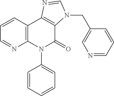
C12=C(C=CC=N1)C1=C(C(=O)N2C2=CC=CC=C2)N(CC2=CN=CC=C2)C=N1
